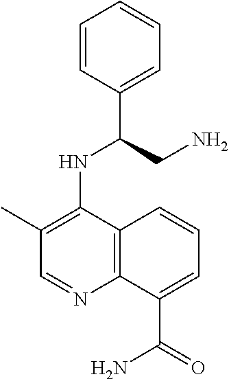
C1=CC(C(CN)NC2=C(C)C=NC3=C2C=CC=C3C(=O)N)=CC=C1
